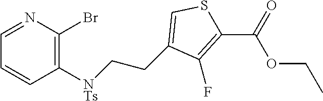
C1(F)=C(C(OCC)=O)SC=C1CC[NTs]C1=C(Br)N=CC=C1
